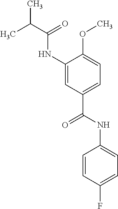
C1(NC(=O)C(C)C)=CC(C(NC2=CC=C(F)C=C2)=O)=CC=C1OC
